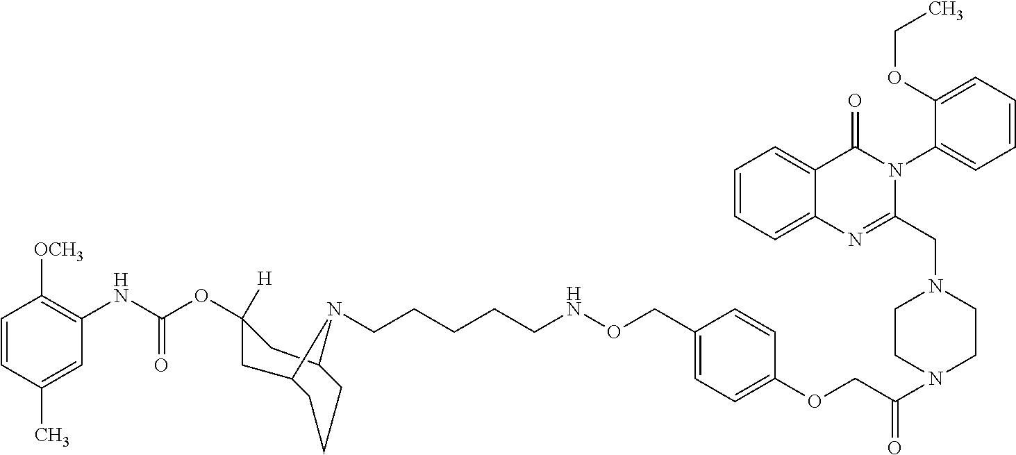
C1=CC(C)=CC(NC(OC2([H])CC3CCCC(C2)N3CCCCCNOCC2=CC=C(OCC(=O)N3CCN(CC4=NC5=CC=CC=C5C(=O)N4C4=CC=CC=C4OCC)CC3)C=C2)=O)=C1[OCH3]
